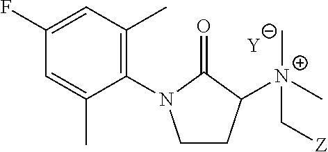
[Y].C1CC([N+](C[Z])(C)C)C(=O)N1C1=C(C)C=C(F)C=C1C
